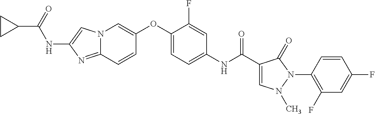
N12C(=NC(NC(C3CC3)=O)=C1)C=CC(OC1=CC=C(NC(=O)C3=CN(C)N(C4=C(F)C=C(F)C=C4)C3=O)C=C1F)=C2
